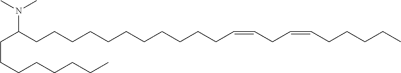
N(C(CCCCCCCCCCCC=CCC=CCCCCC)CCCCCCCC)(C)C
